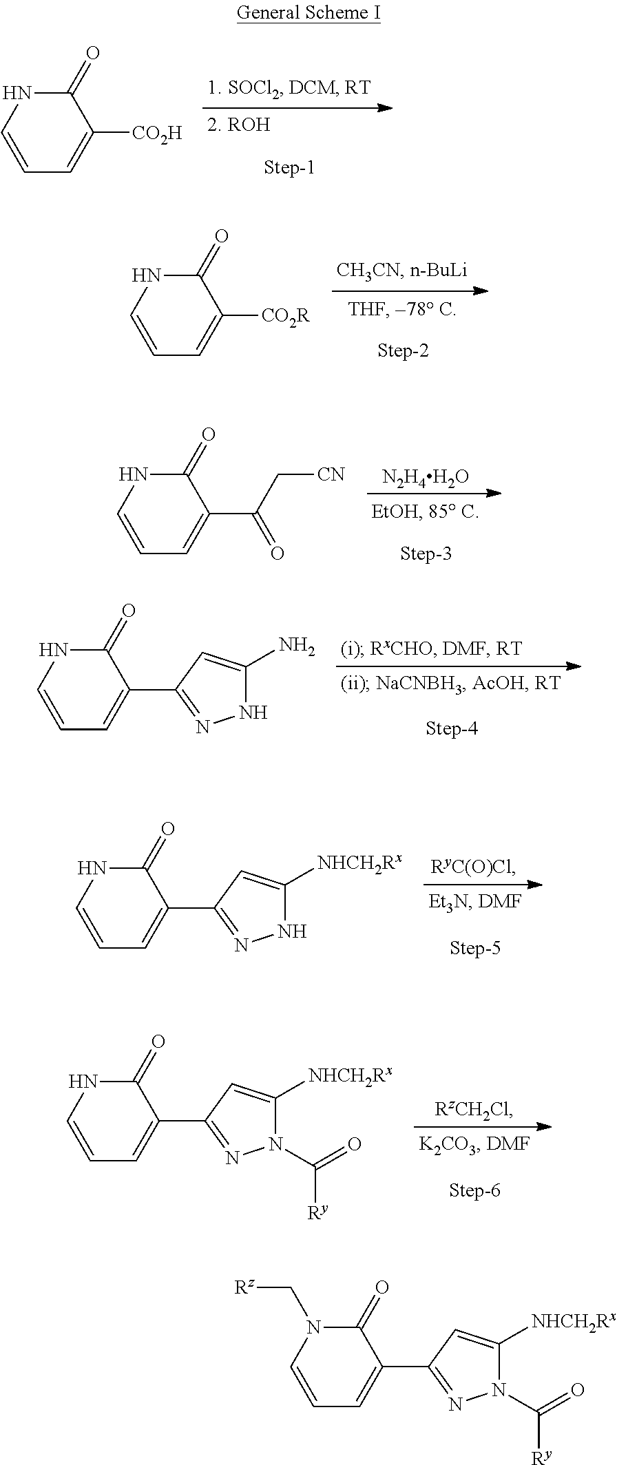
C1=CNC(=O)C([CO2H])=C1.C1=CNC(=O)C([CO2R])=C1.C1=CNC(=O)C(C(C[CN])=O)=C1.[N2H4H2O].C1=CNC(=O)C(C2=NNC(N)=C2)=C1.C1=CNC(=O)C(C2=NNC([NHCH2Rx])=C2)=C1.C1=CNC(=O)C(C2=NN(C(=O)[Ry])C([NHCH2Rx])=C2)=C1.C1=CN(C[Rz])C(=O)C(C2=NN(C(=O)[Ry])C([NHCH2Rx])=C2)=C1
